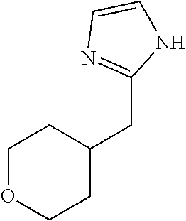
N1C=CN=C1CC1CCOCC1
